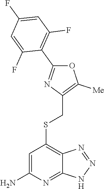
S(C1=C2C(=NC(N)=C1)NN=N2)CC1=C([Me])OC(C2=C(F)C=C(F)C=C2F)=N1
